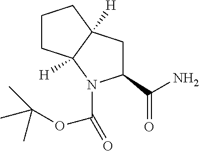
C1(C(N)=O)CC2([H])C([H])(N1C(=O)OC(C)(C)C)CCC2
